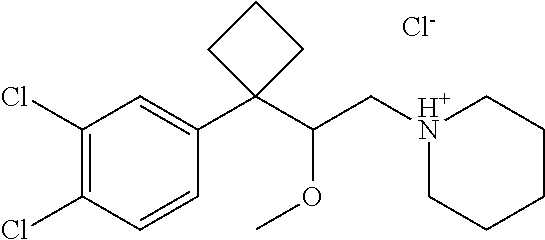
[Cl-].C1(Cl)=C(Cl)C=CC(C2(C(C[H+N]3CCCCC3)OC)CCC2)=C1
